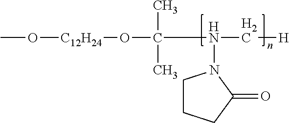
O([C12H24]OC(N(C[H])N1CCCC1=O)(C)C)C
